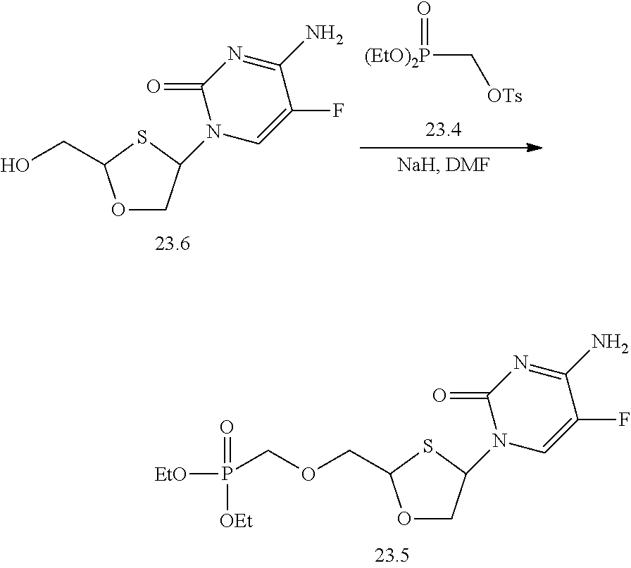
O1CC(N2C=C(F)C(N)=NC2=O)SC1COCP([EtO])(=O)[OEt].O1CC(N2C=C(F)C(N)=NC2=O)SC1CO.[(EtO)2P](C[OTs])=O
